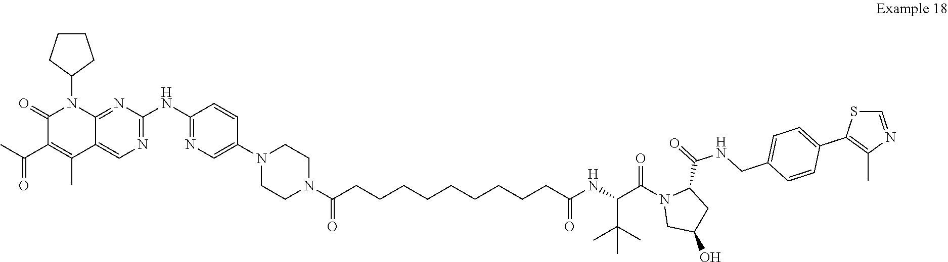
C1(C(=O)NCC2=CC=C(C3=C(C)N=CS3)C=C2)CC(O)CN1C(C(NC(CCCCCCCCCC(N1CCN(C2=CN=C(NC3=NC=C4C(=N3)N(C3CCCC3)C(=O)C(C(=O)C)=C4C)C=C2)CC1)=O)=O)C(C)(C)C)=O
